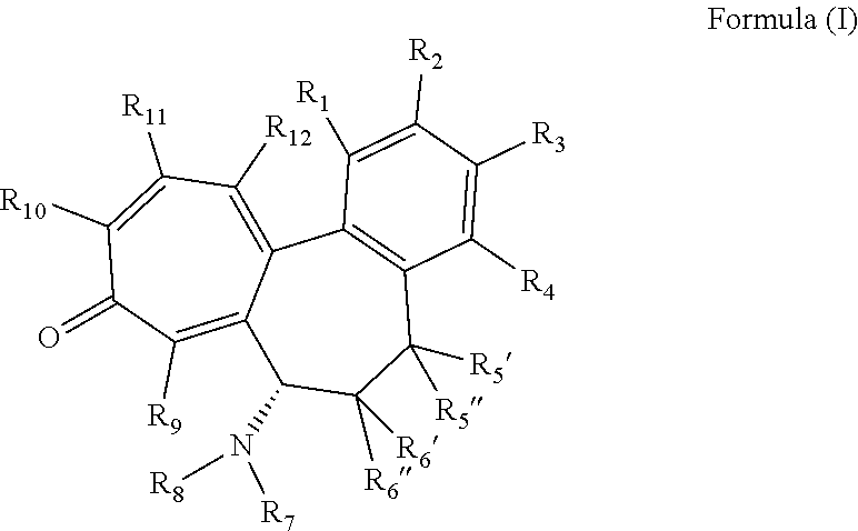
C12=C([R12])C([R11])=C([R10])C(=O)C([R9])=C1C(N([R8])[R7])C([R6])([R6])C([R5])([R5])C1=C2C([R1])=C([R2])C([R3])=C1[R4]
